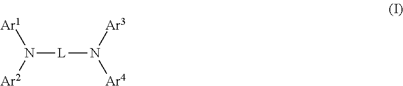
[L](N([Ar4])[Ar3])N([Ar1])[Ar2]
